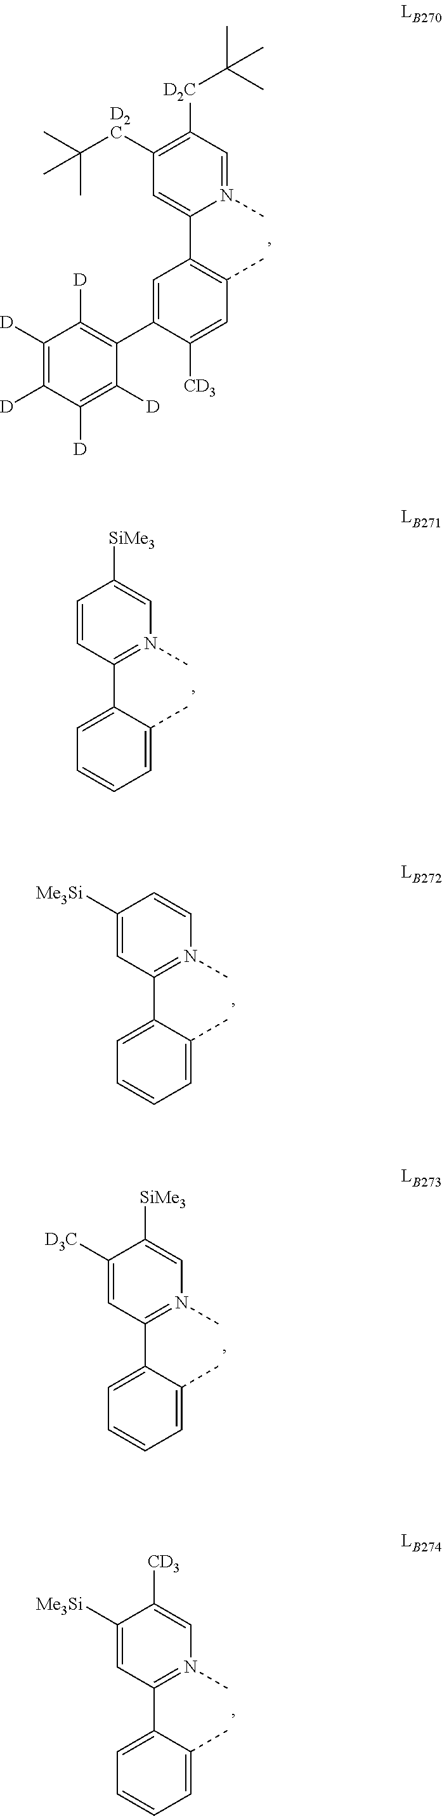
C1(C2=C(C)C=C([CD3])C(C3=C([D])C([D])=C([D])C([D])=C3[D])=C2)=CC([D2C]C(C)(C)C)=C([D2C]C(C)(C)C)C=N1C.C1(C2=CC=CC=C2C)=N(C)C=C([SiMe3])C=C1.C1(C2=CC=CC=C2C)=N(C)C=C([SiMe3])C([D3C])=C1.C1(C2=CC=CC=C2C)=N(C)C=C([CD3])C([Me3Si])=C1.C1(C2=CC=CC=C2C)=N(C)C=CC([Me3Si])=C1
